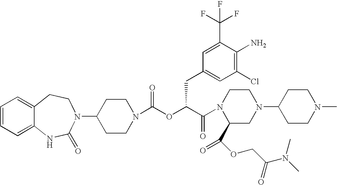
C12=CC=CC=C1NC(=O)N(C1CCN(C(OC(C(=O)N3C(C(OCC(N(C)C)=O)=O)CN(C4CCN(C)CC4)CC3)CC3=CC(Cl)=C(N)C(C(F)(F)F)=C3)=O)CC1)CC2
